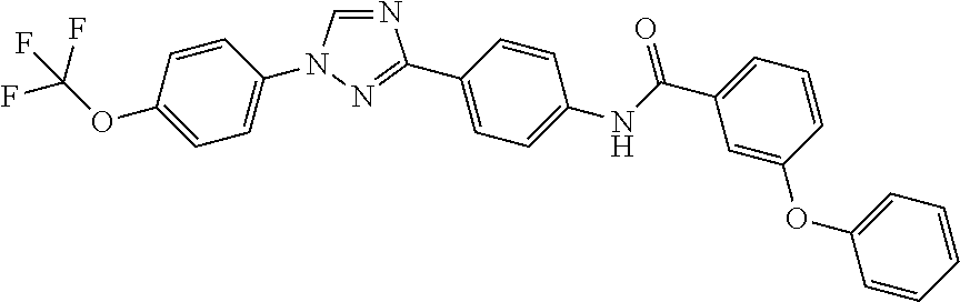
N1=CN(C2=CC=C(OC(F)(F)F)C=C2)N=C1C1=CC=C(NC(C2=CC=CC(OC3=CC=CC=C3)=C2)=O)C=C1
